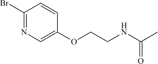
C1(Br)=NC=C(OCCNC(C)=O)C=C1
